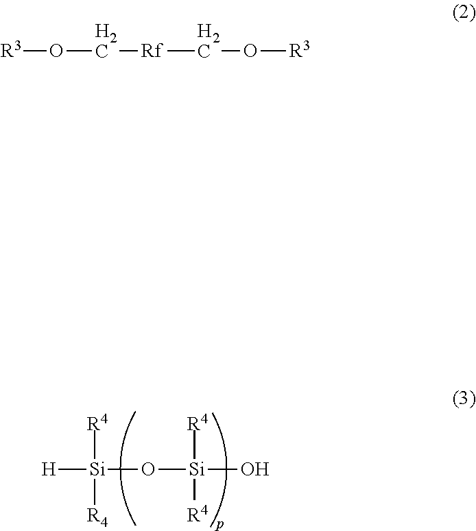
[H][Si]([R4])(O[Si]([R4])([R4])O)[R4].[R3]OC[Rf]CO[R3]
